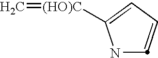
N1C([(HO)C]=C)=CC=C1
